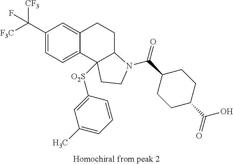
[F3C]C(C1=CC=C2C(=C1)CCC1C2([O2S]C2=CC(C)=CC=C2)CCN1C(C1CCC(C(=O)O)CC1)=O)([CF3])F
